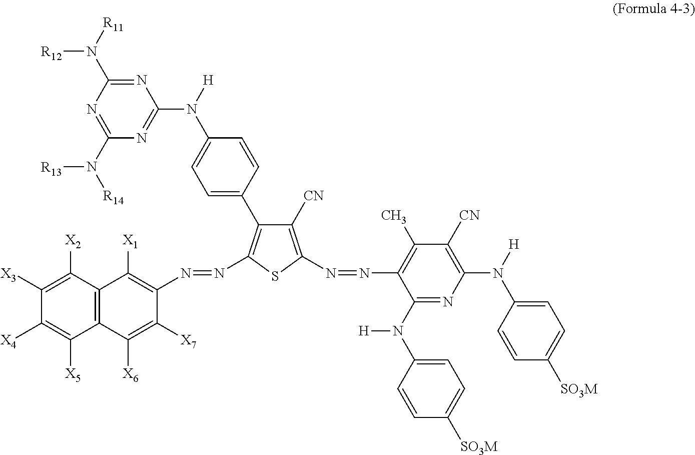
C1([X4])=C([X5])C2=C(C([X2])=C1[X3])C([X1])=C(N=NC1=C(C3=CC=C(N([H])C4=NC(N([R14])[R13])=NC(N([R11])[R12])=N4)C=C3)C([CN])=C(N=NC3=C(C)C([CN])=C(N([H])C4=CC=C([SO3M])C=C4)N=C3N([H])C3=CC=C([SO3M])C=C3)S1)C([X7])=C2[X6]
